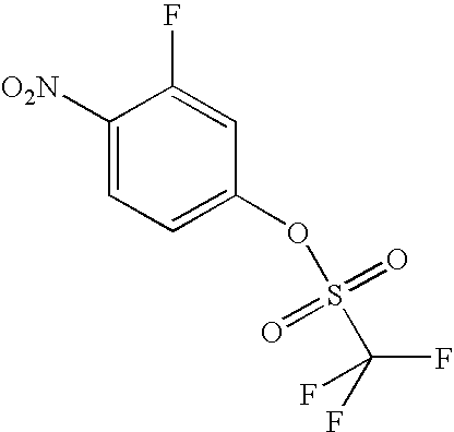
C1([O2N])=CC=C(OS(C(F)(F)F)(=O)=O)C=C1F
